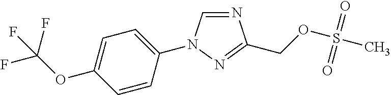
N1=CN(C2=CC=C(OC(F)(F)F)C=C2)N=C1COS(C)(=O)=O
